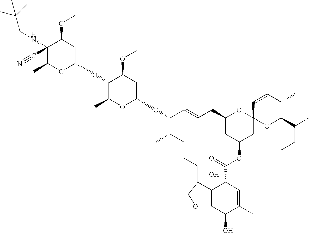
C1(C)OC(OC2C(C)C=CC=C3C4(O)C(C=C(C)C(O)C4OC3)C(=O)OC3CC(CC=C2C)OC2(C3)OC(C(CC)C)C(C)C=C2)CC(OC)C1OC1OC(C)C(C#N)(NCC(C)(C)C)C(OC)C1
